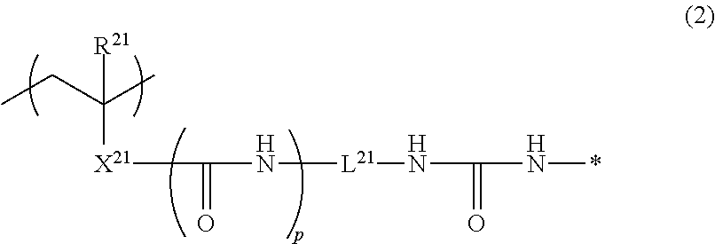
CCC(C)([R21])[X21]C(=O)N[L21]NC(=O)N*
